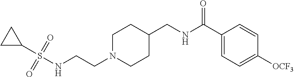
N(CCN1CCC(CNC(C2=CC=C([OCF3])C=C2)=O)CC1)S(C1CC1)(=O)=O
